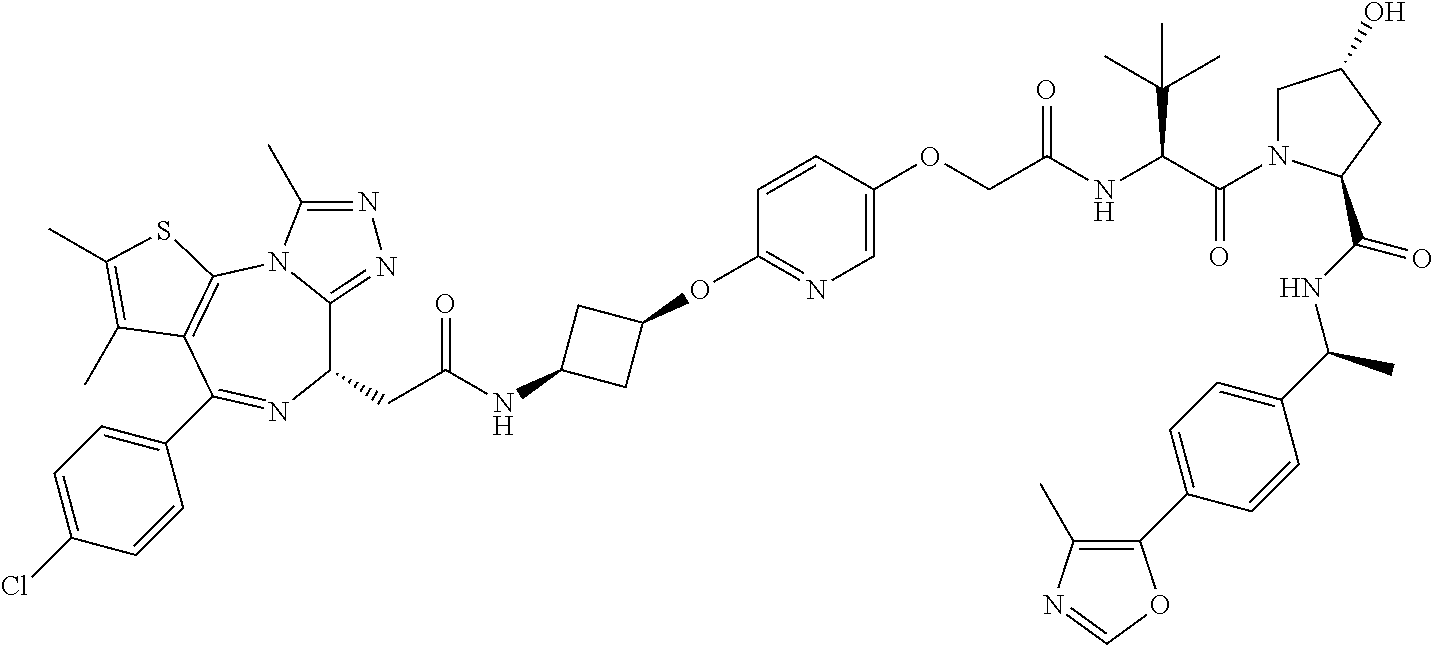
C1(CC(NC2CC(OC3=NC=C(OCC(NC(C(=O)N4CC(O)CC4C(NC(C4=CC=C(C5=C(C)N=CO5)C=C4)C)=O)C(C)(C)C)=O)C=C3)C2)=O)C2=NN=C(C)N2C2=C(C(C3=CC=C(Cl)C=C3)=N1)C(C)=C(C)S2
